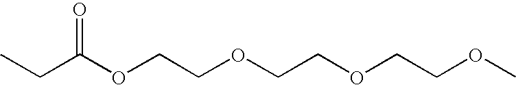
CCC(OCCOCCOCCOC)=O
